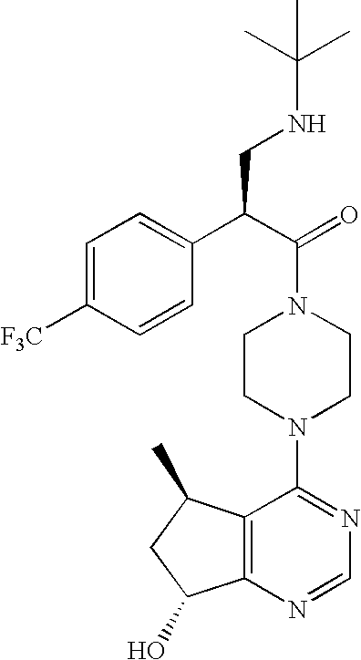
C(N1CCN(C2=NC=NC3=C2C(C)CC3O)CC1)(C(C1=CC=C([F3C])C=C1)CNC(C)(C)C)=O
